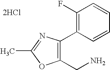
C1(CN)=C(C2=C(F)C=CC=C2)N=C(C)O1.[2HCl]
